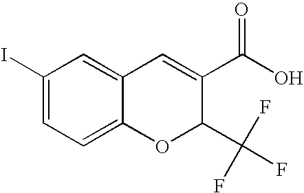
C1(C(O)=O)=CC2=CC(I)=CC=C2OC1C(F)(F)F
